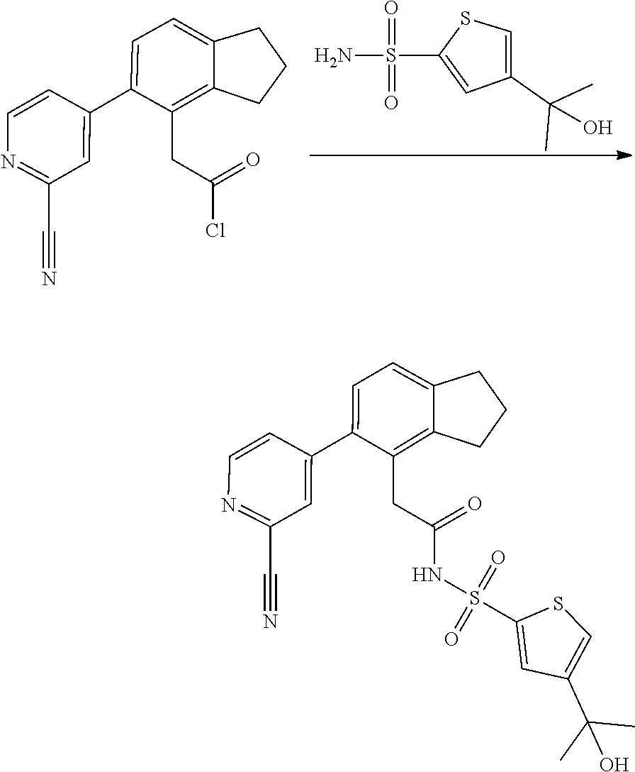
S1C(S(=O)(N)=O)=CC(C(C)(C)O)=C1.C1(C#N)=NC=CC(C2=CC=C3C(=C2CC(=O)Cl)CCC3)=C1.S(=O)(=O)(NC(CC1=C2C(=CC=C1C1=CC(C#N)=NC=C1)CCC2)=O)C1=CC(C(C)(O)C)=CS1
